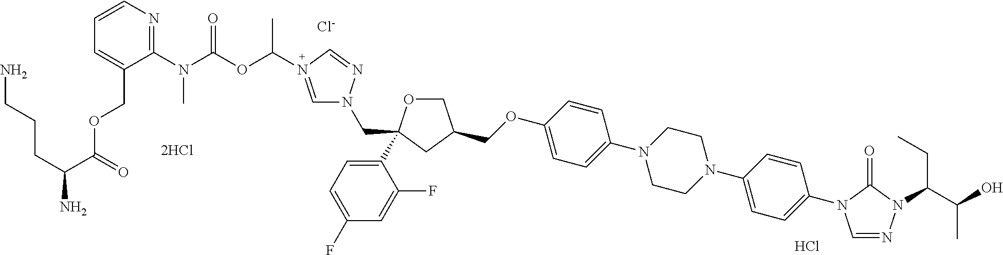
C(OC1=CC=C(N2CCN(C3=CC=C(N4C=NN(C(CC)C(O)C)C4=O)C=C3)CC2)C=C1)C1COC(C2=CC=C(F)C=C2F)(CN2C=N(C(C)OC(N(C3=NC=CC=C3COC(C(CCCN)N)=O)C)=O)C=N2)C1.[Cl-].[2HCl].Cl
